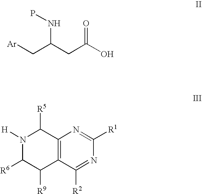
C12=C(C([R2])=NC([R1])=N1)C([R9])C([R6])N([H])C2[R5].C(CC(C[Ar])NP)(=O)O
